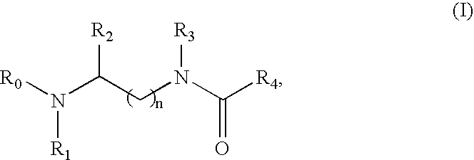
[R0]N(C(CN(C([R4])=O)[R3])[R2])[R1]
